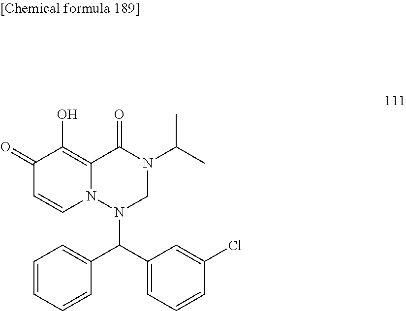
C1(=O)C=CN2C(=C1O)C(=O)N(C(C)C)CN2C(C1=CC=CC(Cl)=C1)C1=CC=CC=C1
